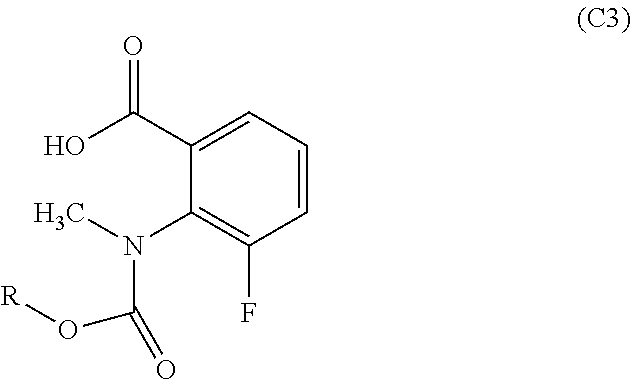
C1=CC=C(C(O)=O)C(N(C(=O)O[R])C)=C1F
